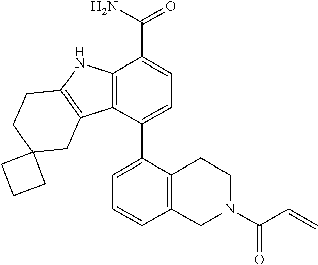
C12=C(C(C3=CC=CC4=C3CCN(C(C=C)=O)C4)=CC=C1C(N)=O)C1=C(N2)CCC2(C1)CCC2
